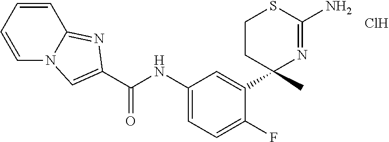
Cl.C(NC1=CC=C(F)C(C2(C)N=C(N)SCC2)=C1)(=O)C1=CN2C=CC=CC2=N1
